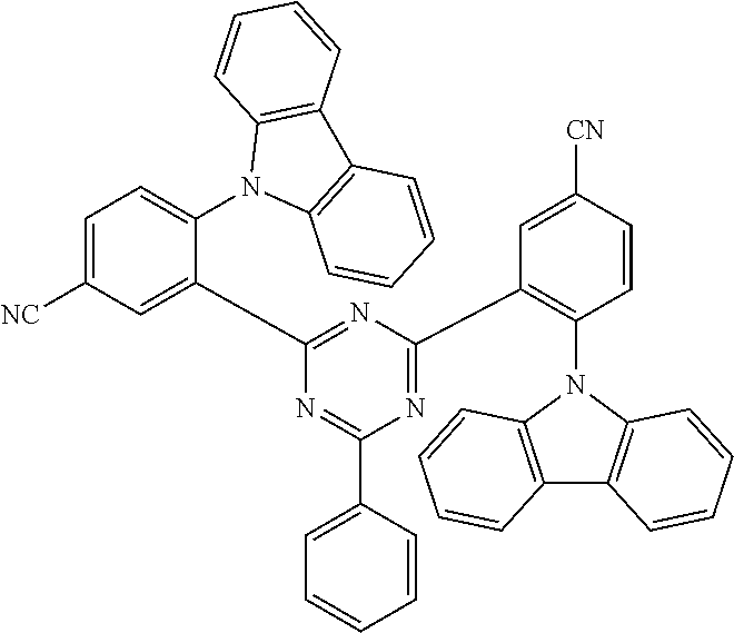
C1([NC])=CC=C(N2C3=C(C4=C2C=CC=C4)C=CC=C3)C(C2=NC(C3=C(N4C5=C(C6=C4C=CC=C6)C=CC=C5)C=CC([CN])=C3)=NC(C3=CC=CC=C3)=N2)=C1
